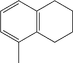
C1=CC2=C(C(C)=C1)CCCC2
